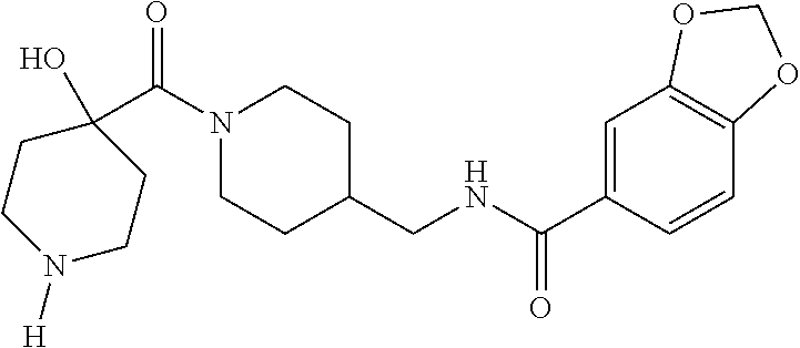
C1(C(N2CCC(CNC(C3=CC4=C(C=C3)OCO4)=O)CC2)=O)(O)CCN([H])CC1
